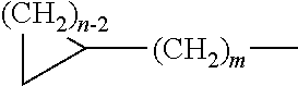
[(CH2)n-2]1CC1[(CH2)m]C
